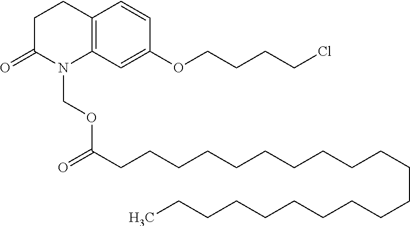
C12=C(C=C(OCCCCCl)C=C1)N(COC(CCCCCCCCCCCCCCCCCCCCC)=O)C(=O)CC2
